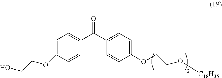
C1=C(OCCO)C=CC(C(C2=CC=C(OCCO[C18H35])C=C2)=O)=C1
